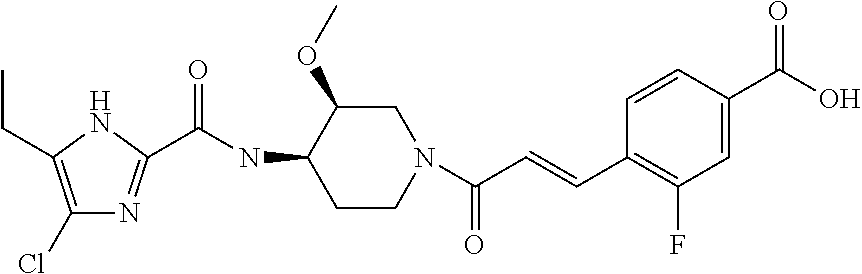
C1(Cl)=C(CC)NC(C(NC2CCN(C(C=CC3=C(F)C=C(C(O)=O)C=C3)=O)CC2OC)=O)=N1
